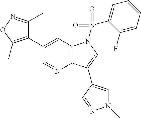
C12=C(C=C(C3=C(C)ON=C3C)C=N1)N(S(=O)(=O)C1=CC=CC=C1F)C=C2C1=CN(C)N=C1
